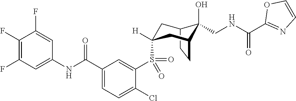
C12CCC(CC(S(C3=CC(C(NC4=CC(F)=C(F)C(F)=C4)=O)=CC=C3Cl)(=O)=O)([H])C1)C2(O)CNC(C1=NC=CO1)=O
